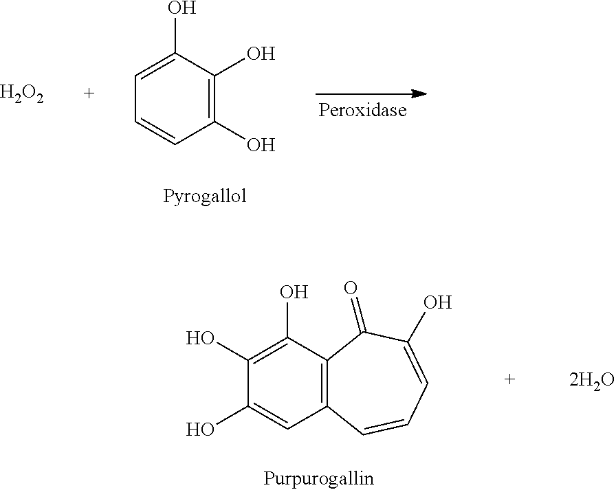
C1(O)=C(O)C(O)=CC=C1.[H2O2].C12=C(C(O)=C(O)C(O)=C1)C(=O)C(O)=CC=C2
